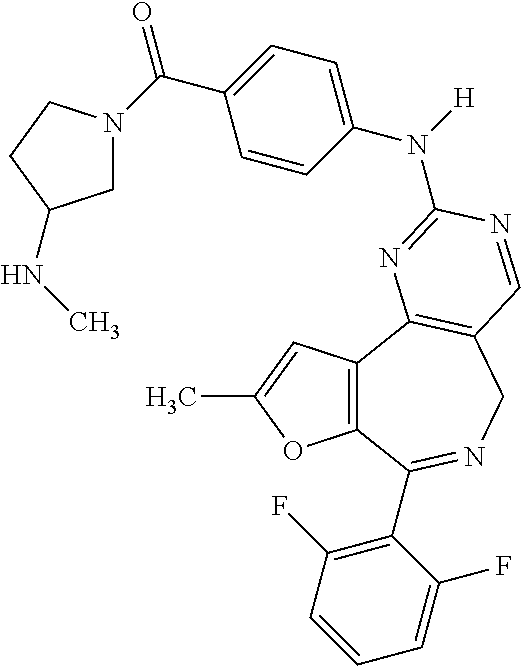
C12=C(C3=C(CN=C1C1=C(F)C=CC=C1F)C=NC(N(C1=CC=C(C(=O)N4CC(NC)CC4)C=C1)[H])=N3)C=C(C)O2
